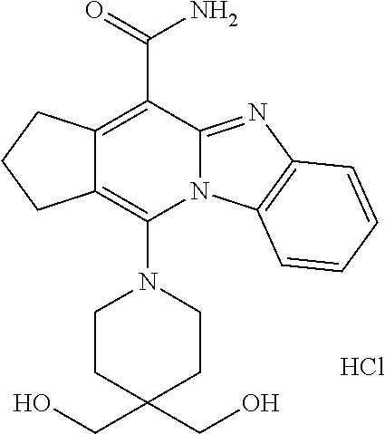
C12=C(N3CCC(CO)(CO)CC3)N3C(=NC4=C3C=CC=C4)C(C(N)=O)=C1CCC2.Cl
